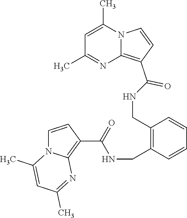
C1=C(C)N2C(=C(C(=O)NCC3=C(CNC(=O)C4=C5N(C=C4)C(C)=CC(C)=N5)C=CC=C3)C=C2)N=C1C
